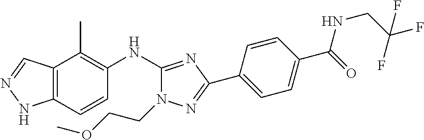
C12=C(C=CC(NC3=NC(C4=CC=C(C(NCC(F)(F)F)=O)C=C4)=NN3CCOC)=C1C)NN=C2
